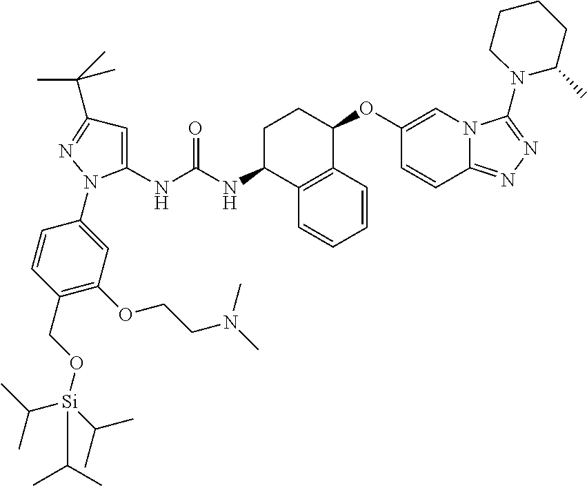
C1=C(NC(NC2C3=C(C(OC4=CN5C(=NN=C5N5C(C)CCCC5)C=C4)CC2)C=CC=C3)=O)N(C2=CC(OCCN(C)C)=C(CO[Si](C(C)C)(C(C)C)C(C)C)C=C2)N=C1C(C)(C)C
